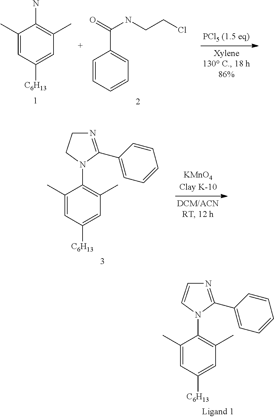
C1(C)=CC([C6H13])=CC(C)=C1N.C1=CC=CC=C1C(=O)NCCCl.C1(C)=CC([C6H13])=CC(C)=C1N1C(C2=CC=CC=C2)=NCC1.C1(C)=CC([C6H13])=CC(C)=C1N1C(C2=CC=CC=C2)=NC=C1
